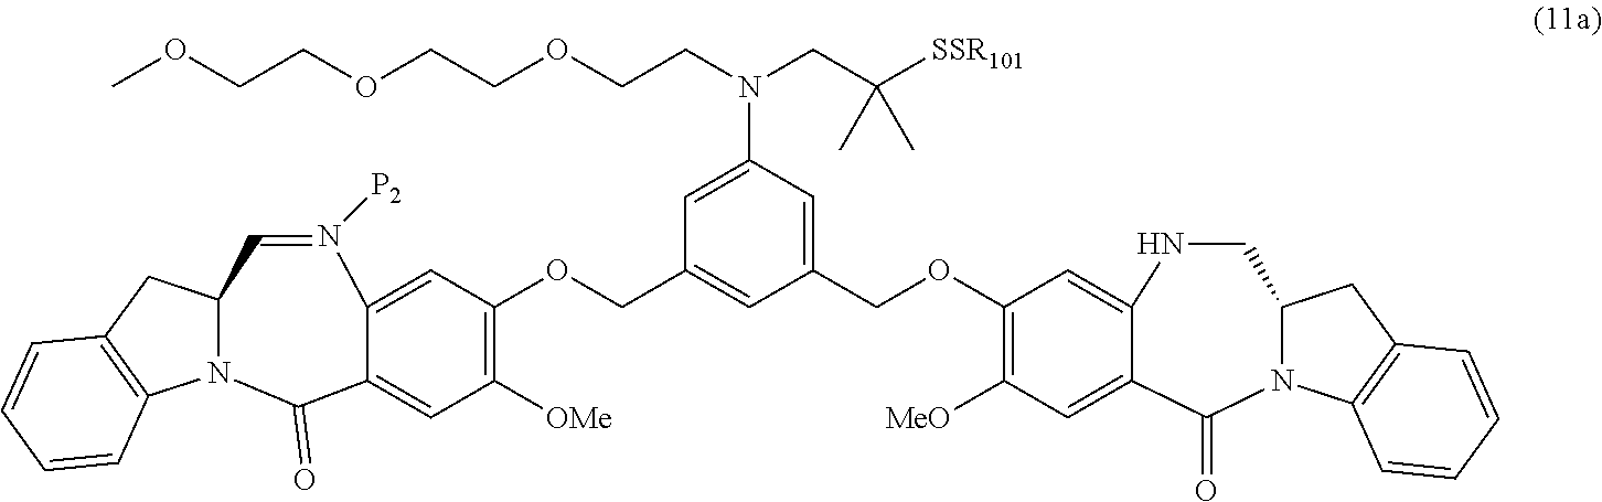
C1NC2=CC(OCC3=CC(N(CCOCCOCCOC)CC([SSR101])(C)C)=CC(COC4=C([OMe])C=C5C(=C4)N([P2])=CC4CC6=C(C=CC=C6)N4C5=O)=C3)=C([MeO])C=C2C(=O)N2C1CC1=C2C=CC=C1
